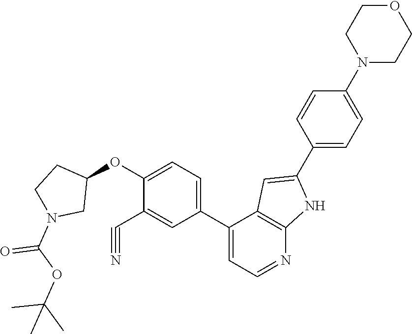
C1(C2=CC=NC3=C2C=C(C2=CC=C(N4CCOCC4)C=C2)N3)=CC=C(OC2CCN(C(OC(C)(C)C)=O)C2)C(C#N)=C1
